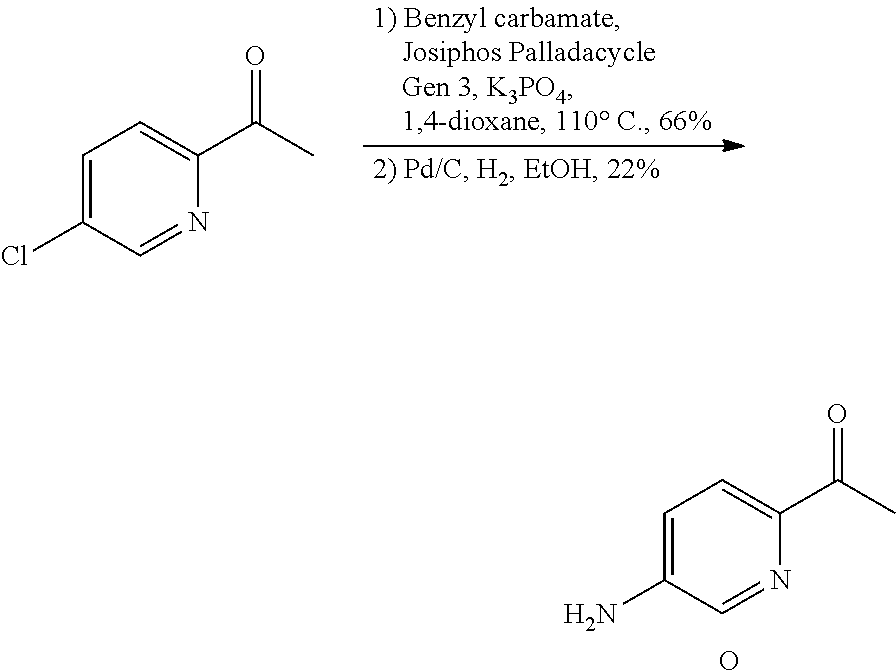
C1(Cl)=CC=C(C(C)=O)N=C1.C1(N)=CC=C(C(C)=O)N=C1.O
